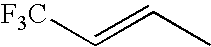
[F3C]C=CC
